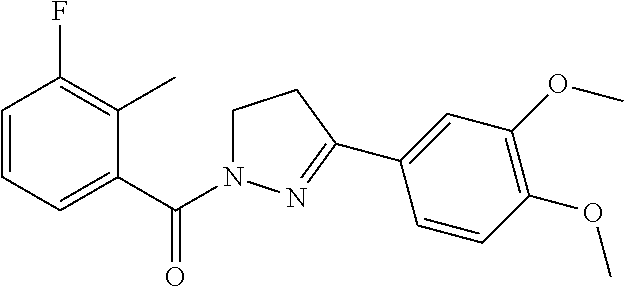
C1(C(N2CCC(C3=CC(OC)=C(OC)C=C3)=N2)=O)=CC=CC(F)=C1C
